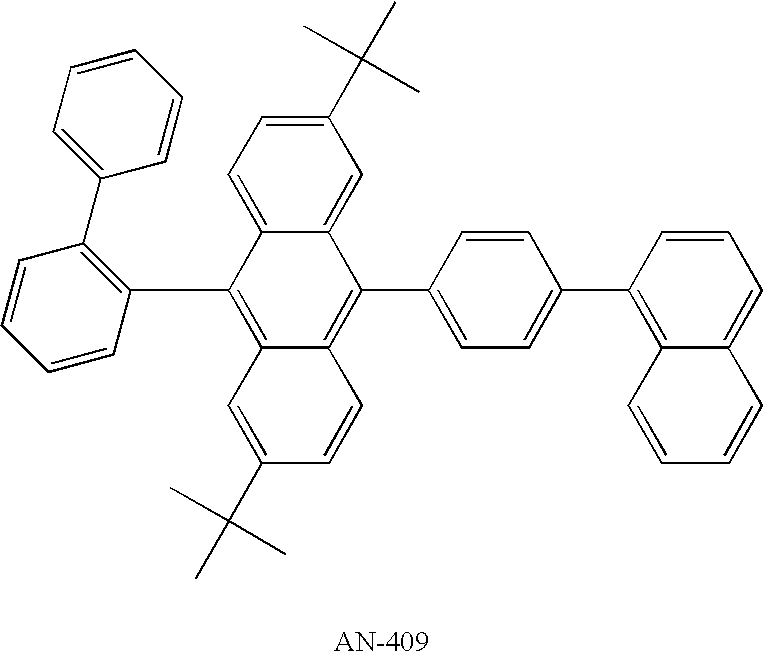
C1(C2=C(C3=CC=CC=C3)C=CC=C2)=C2C(=C(C3=CC=C(C4=C5C(=CC=C4)C=CC=C5)C=C3)C3=CC(C(C)(C)C)=CC=C13)C=CC(C(C)(C)C)=C2
